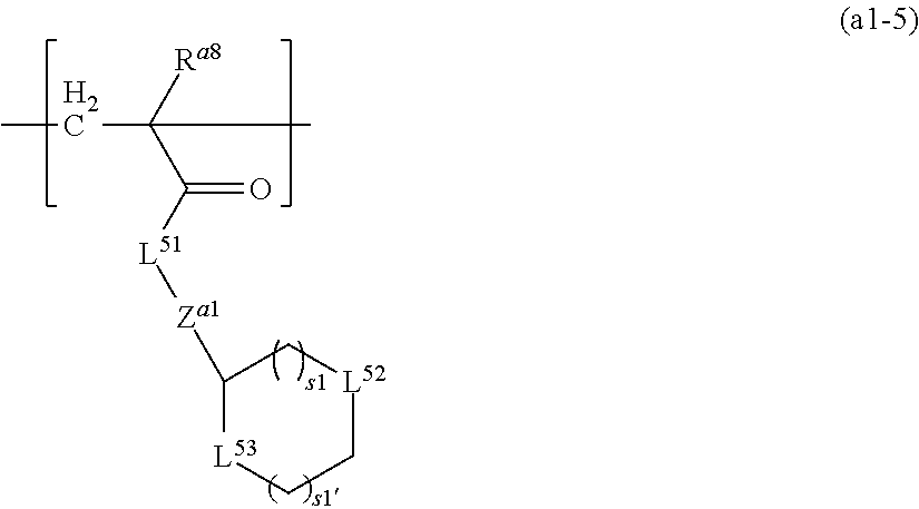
CCC(C([L51][Za1]C1[L53]CC[L52]C1)=O)(C)[Ra8]
